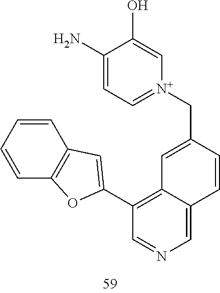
C1=CC=CC2=C1C=C(C1=C3C(=CN=C1)C=CC(C[N+]1=CC=C(N)C(O)=C1)=C3)O2
